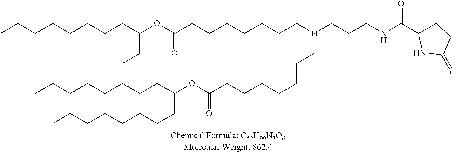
C(CCCCC(CCCCCCCC)OC(=O)CCCCCCCN(CCCNC(C1CCC(=O)N1)=O)CCCCCCCC(OC(CC)CCCCCCCC)=O)CCC
